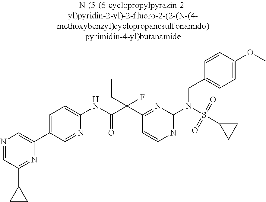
C1(C2=CN=CC(C3CC3)=N2)=CC=C(NC(C(C2=NC(N(S(C3CC3)(=O)=O)CC3=CC=C(OC)C=C3)=NC=C2)(F)CC)=O)N=C1
